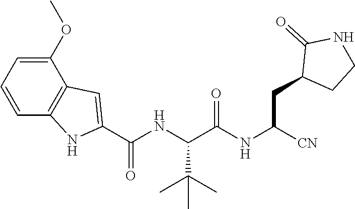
C1=CC=C(OC)C2=C1NC(C(NC(C(NC([CN])CC1CCNC1=O)=O)C(C)(C)C)=O)=C2
